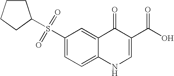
C1CCCC1S(C1=CC=C2C(=C1)C(=O)C(C(O)=O)=CN2)(=O)=O
